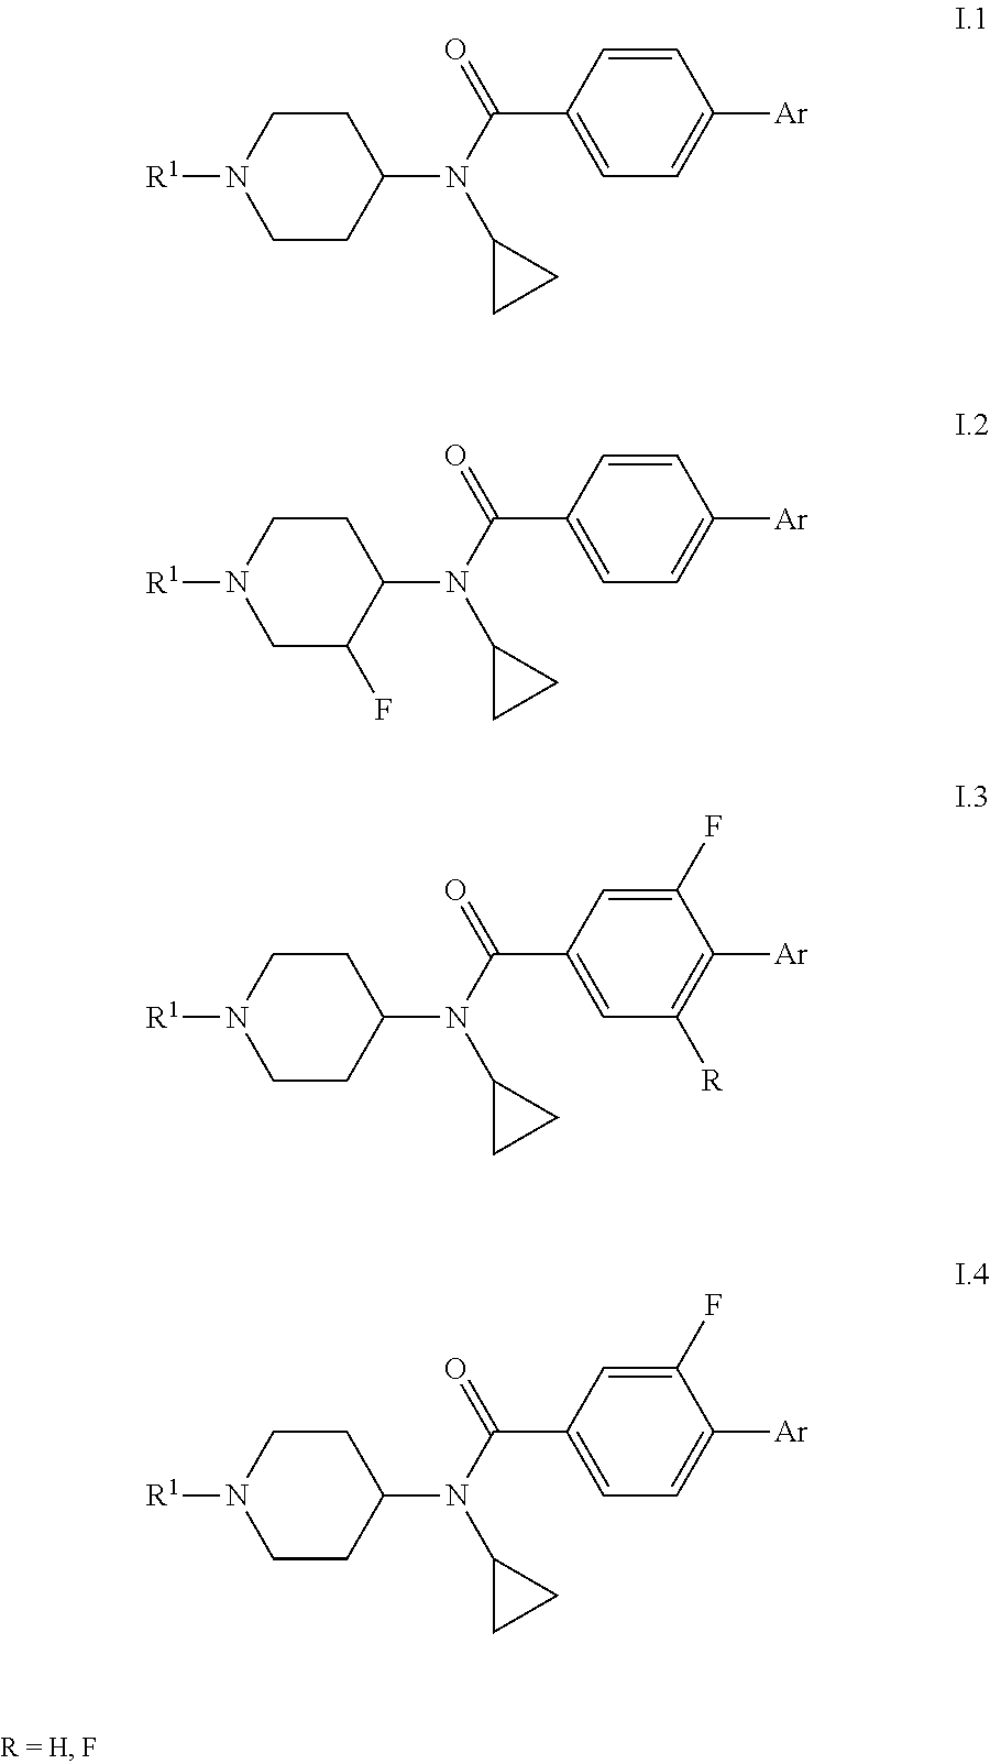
C1CC(N(C(C2=CC=C([Ar])C=C2)=O)C2CC2)CCN1[R1].C1C(F)C(N(C(C2=CC=C([Ar])C=C2)=O)C2CC2)CCN1[R1].C1CC(N(C(C2=CC([R])=C([Ar])C(F)=C2)=O)C2CC2)CCN1[R1].C1CC(N(C(C2=CC=C([Ar])C(F)=C2)=O)C2CC2)CCN1[R1]
